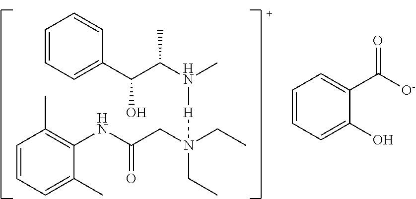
C1=CC=C(C)C(NC(CN(CC)(CC)[H]N(C)C(C(C2=CC=CC=C2)O)C)=O)=C1C.C1=CC=C(O)C(C([O-])=O)=C1
